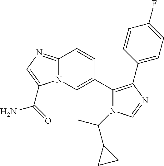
C12=NC=C(C(=O)N)N1C=C(C1=C(C3=CC=C(F)C=C3)N=CN1C(C1CC1)C)C=C2
